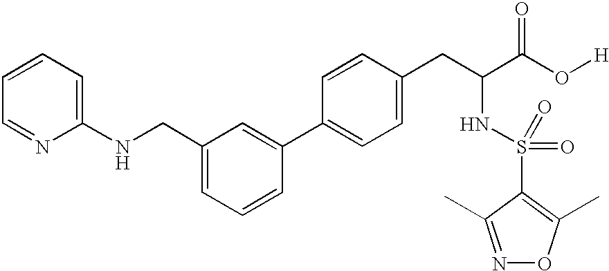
C1=CC=C(NCC2=CC=CC(C3=CC=C(CC(C(O[H])=O)NS(=O)(=O)C4=C(C)ON=C4C)C=C3)=C2)N=C1
